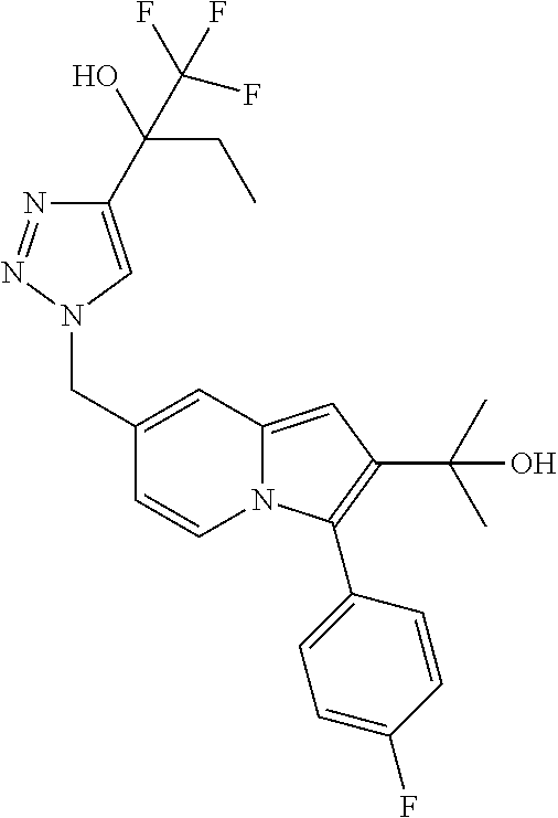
C1(CN2C=C(C(CC)(O)C(F)(F)F)N=N2)=CC2=CC(C(C)(C)O)=C(C3=CC=C(F)C=C3)N2C=C1
